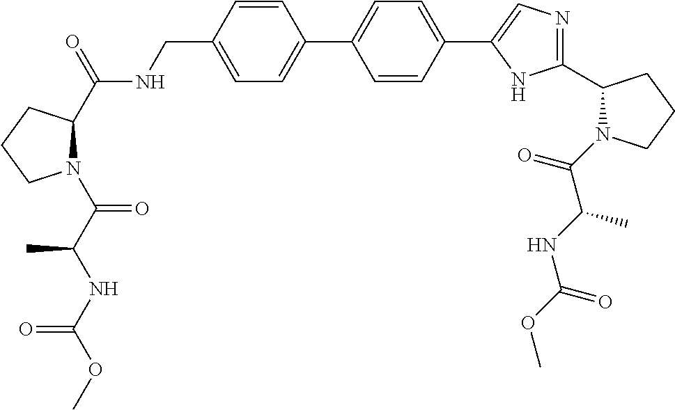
C1=CC(CNC(C2N(C(C(NC(OC)=O)C)=O)CCC2)=O)=CC=C1C1=CC=C(C2=CN=C(C3N(C(C(NC(OC)=O)C)=O)CCC3)N2)C=C1
